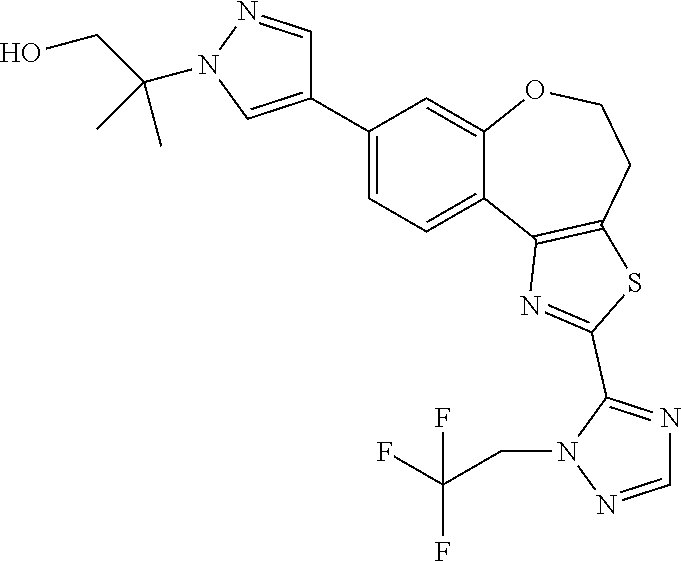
C1(C2=CN(C(CO)(C)C)N=C2)=CC=C2C(=C1)OCCC1=C2N=C(C2=NC=NN2CC(F)(F)F)S1
